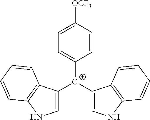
C1([C+](C2=CNC3=C2C=CC=C3)C2=CNC3=C2C=CC=C3)=CC=C([OCF3])C=C1
